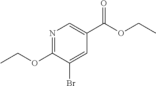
C1=C(Br)C(OCC)=NC=C1C(OCC)=O
